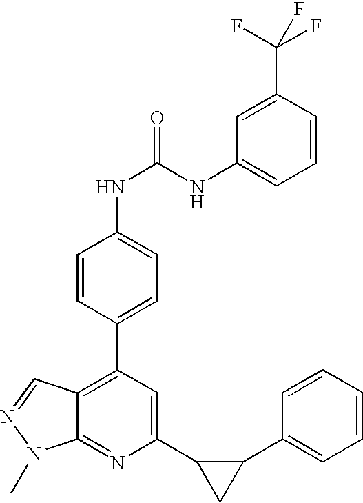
C1=CC(C2=C3C(=NC(C4CC4C4=CC=CC=C4)=C2)N(C)N=C3)=CC=C1NC(NC1=CC=CC(C(F)(F)F)=C1)=O
